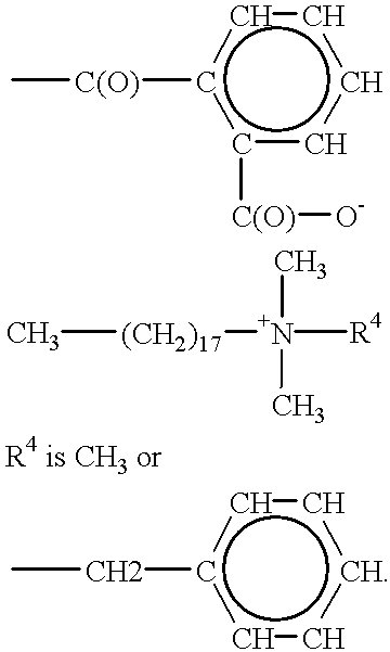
C[(CH2)17][N+](C)(C)[R4].c1([C(O)][O-])ccccc1[C(O)]C.c1ccccc1CC
